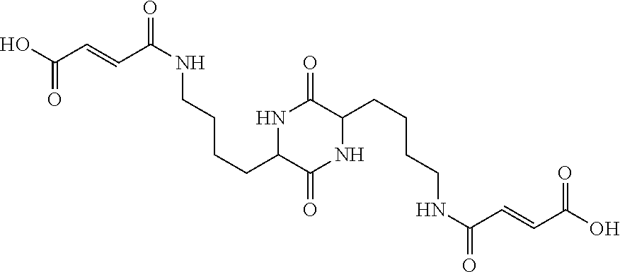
N1C(CCCCNC(=O)C=CC(O)=O)C(=O)NC(CCCCNC(=O)C=CC(O)=O)C1=O
